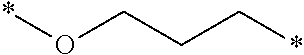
*OCCC*
